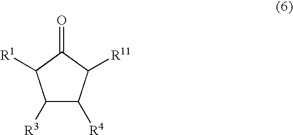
C1([R3])C([R4])C([R11])C(=O)C1[R1]
